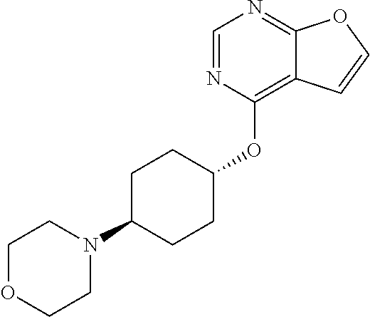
C1=NC(OC2CCC(N3CCOCC3)CC2)=C2C(=N1)OC=C2
